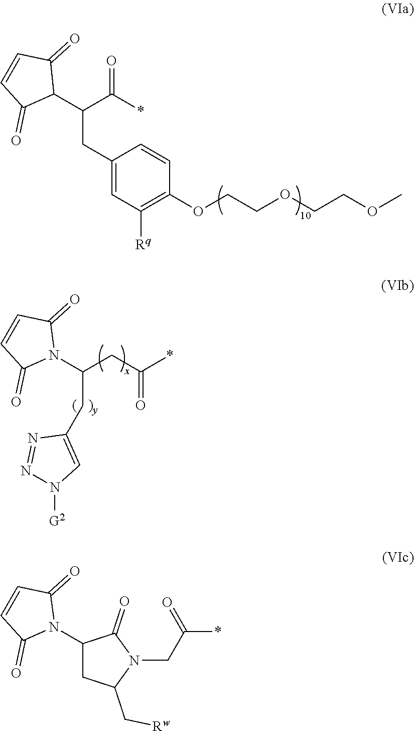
C1(CC(C(=O)*)C2C(=O)C=CC2=O)=CC([Rq])=C(OCCOCCOC)C=C1.N1(C(CC(*)=O)CC2=CN([G2])N=N2)C(=O)C=CC1=O.C1(N2C(=O)C=CC2=O)CC(C[Rw])N(CC(*)=O)C1=O
